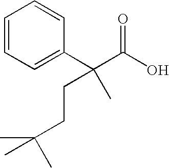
C1=CC=C(C(C)(C(O)=O)CCC(C)(C)C)C=C1
